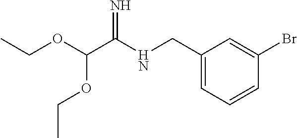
C1(CNC(C(OCC)OCC)=N)=CC=CC(Br)=C1
